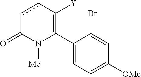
C1(C2=C([Y])ccC(=O)N2[Me])=CC=C([OMe])C=C1Br
